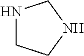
N1CCNC1
